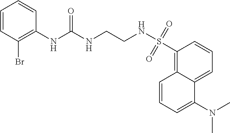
C12=CC=CC(S(NCCNC(NC3=C(Br)C=CC=C3)=O)(=O)=O)=C1C=CC=C2N(C)C
